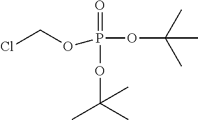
P(OC(C)(C)C)(OC(C)(C)C)(OCCl)=O
